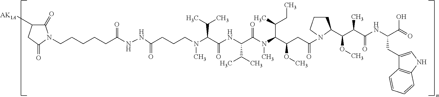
C1(=O)C([AK1A])CC(=O)N1CCCCCC(NNC(CCCN(C(C(NC(C(N(C(C(CC(=O)N1CCCC1C(C(C(NC(C(O)=O)CC1=CNC2=C1C=CC=C2)=O)C)OC)OC)C(CC)C)C)=O)C(C)C)=O)C(C)C)C)=O)=O
